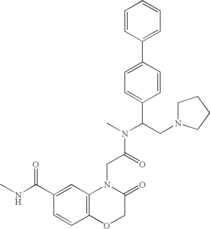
C1N(CC(N(C)C(=O)CN2C3=C(OCC2=O)C=CC(C(NC)=O)=C3)C2=CC=C(C3=CC=CC=C3)C=C2)CCC1
